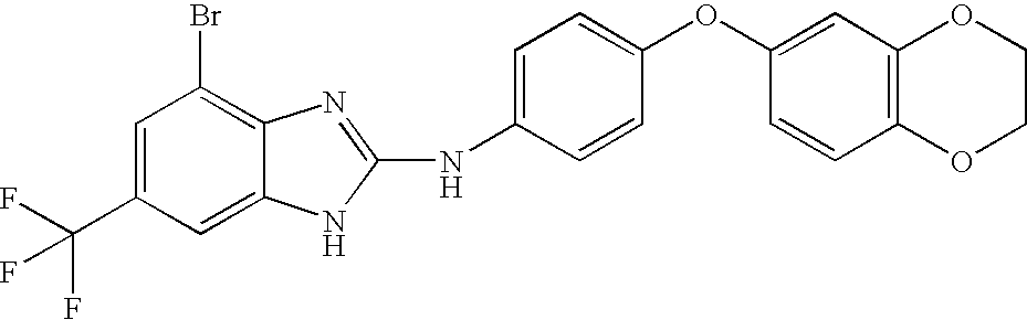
C1=C(C(F)(F)F)C=C2C(=C1Br)N=C(NC1=CC=C(OC3=CC4=C(C=C3)OCCO4)C=C1)N2
